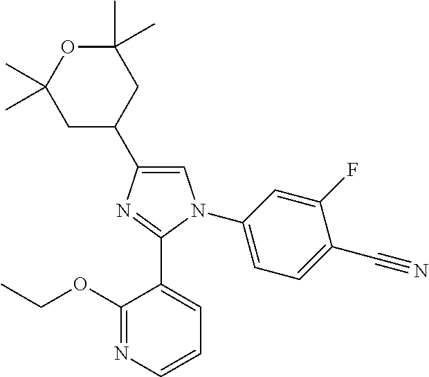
C1=C(C2CC(C)(C)OC(C)(C)C2)N=C(C2=CC=CN=C2OCC)N1C1=CC=C(C#N)C(F)=C1
